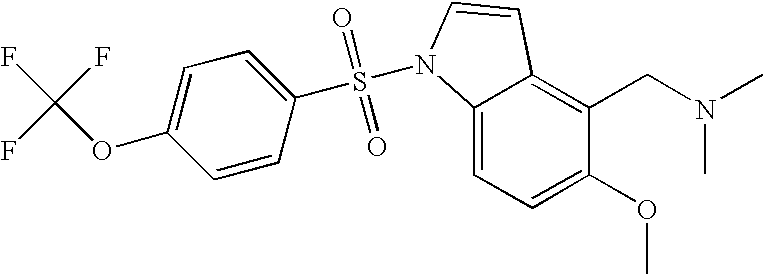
C1(OC)=CC=C2C(=C1CN(C)C)C=CN2S(=O)(=O)C1=CC=C(OC(F)(F)F)C=C1
